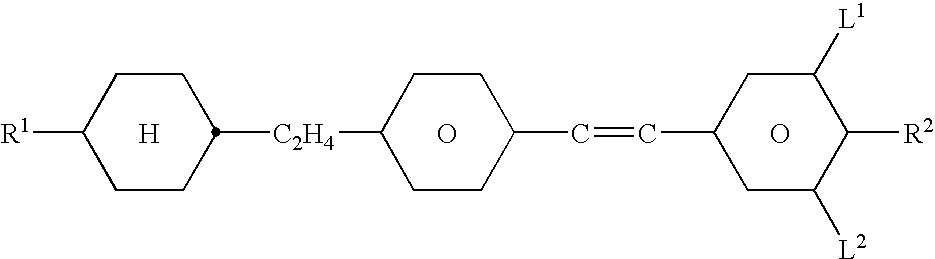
C1CC([R1])CCC1[C2H4]C1CCC(C=CC2CC([L2])C([R2])C([L1])C2)CC1.[H].O.O
